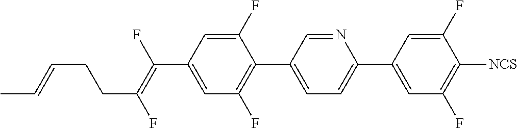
C1(F)=CC(C(=C(F)CCC=CC)F)=CC(F)=C1C1=CC=C(C2=CC(F)=C([NCS])C(F)=C2)N=C1
